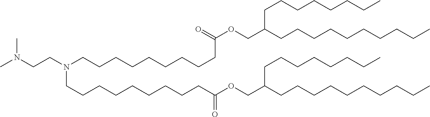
CN(CCN(CCCCCCCCCC(OCC(CCCCCCCCCC)CCCCCCCC)=O)CCCCCCCCCC(OCC(CCCCCCCCCC)CCCCCCCC)=O)C
